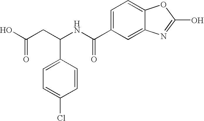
C(NC(C1=CC=C2C(=C1)N=C(O)O2)=O)(CC(O)=O)C1=CC=C(Cl)C=C1
